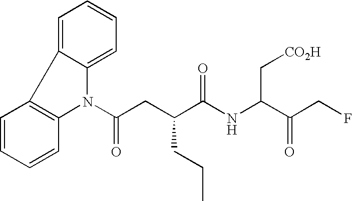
C1=CC=CC2=C1C1=CC=CC=C1N2C(CC(C(NC(C(CF)=O)C[CO2H])=O)CCC)=O
